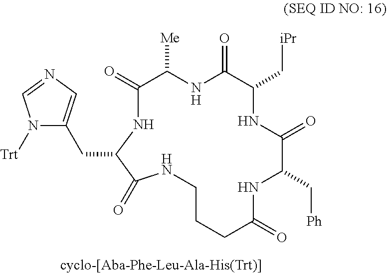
C1CCC(=O)NC(C[Ph])C(=O)NC(C[iPr])C(=O)NC([Me])C(=O)NC(CC2=CN=CN2[Trt])C(=O)N1
